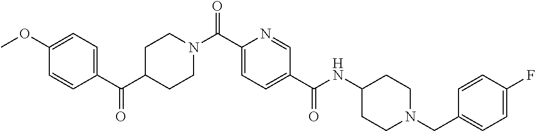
C1CN(C(C2=CC=C(C(=O)NC3CCN(CC4=CC=C(F)C=C4)CC3)C=N2)=O)CCC1C(C1=CC=C(OC)C=C1)=O
